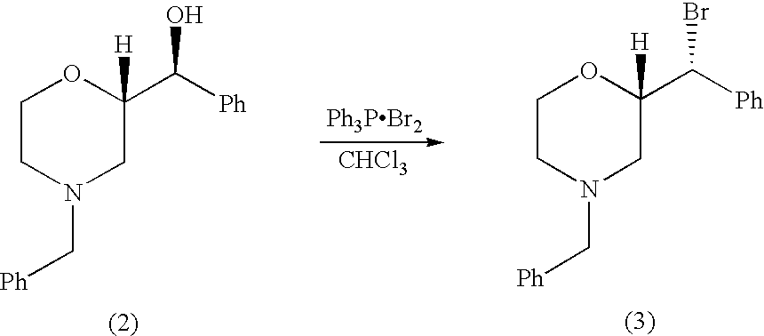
C1CN(C[Ph])CC([H])(C([Ph])Br)O1.C1CN(C[Ph])CC([H])(C([Ph])O)O1.[Ph3PBr2].[CHCl3]
